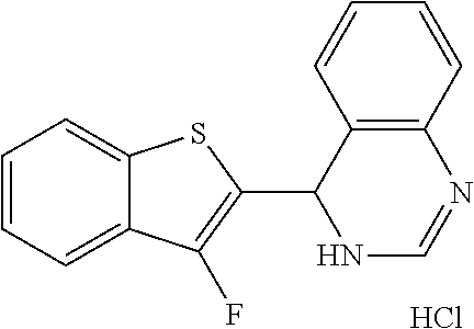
C1=CC=C2C(=C1)SC(C1NC=NC3=C1C=CC=C3)=C2F.Cl
